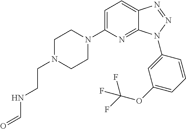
C1=C(N2CCN(CCNC=O)CC2)N=C2C(=C1)N=NN2C1=CC(OC(F)(F)F)=CC=C1
